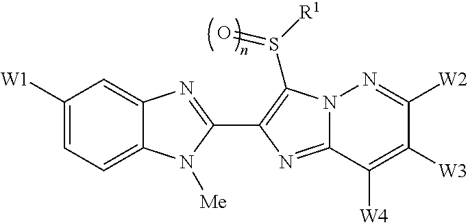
C1([W1])=CC=C2C(=C1)N=C(C1=C(S([R1])=O)N3C(=N1)C([W4])=C([W3])C([W2])=N3)N2[Me]
